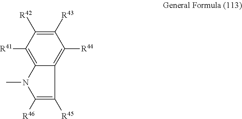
C12=C([R41])C([R42])=C([R43])C([R44])=C1C([R45])=C([R46])N2C
